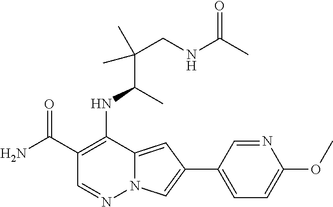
C1(C(N)=O)=C(NC(C(CNC(C)=O)(C)C)C)C2=CC(C3=CC=C(OC)N=C3)=CN2N=C1
